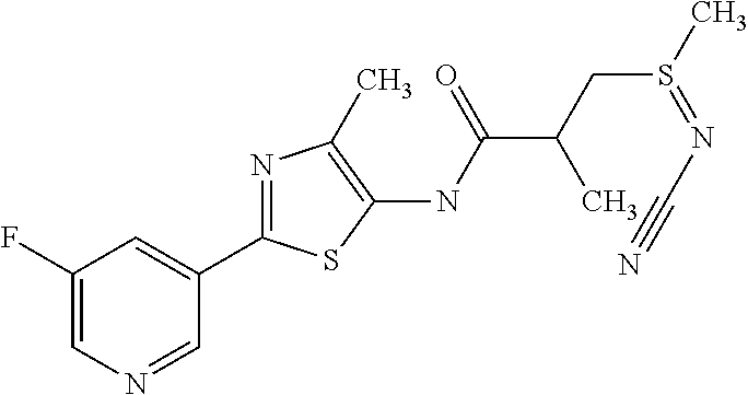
C1(F)=CN=CC(C2=NC(C)=C(NC(C(CS(=NC#N)C)C)=O)S2)=C1
